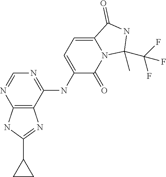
N1=C(NC2=CC=C3N(C2=O)C(C)(C(F)(F)F)NC3=O)C2=C(N=C1)NC(C1CC1)=N2
